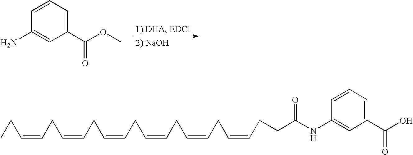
C1(N)=CC(C(OC)=O)=CC=C1.C(CC=CCC=CCC)=CCC=CCC=CCC=CCCC(NC1=CC(C(O)=O)=CC=C1)=O
